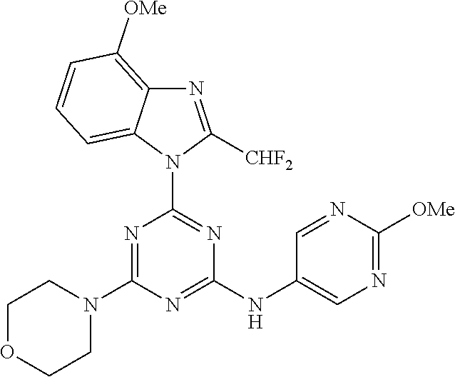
N1=C(N2CCOCC2)N=C(NC2=CN=C([OMe])N=C2)N=C1N1C([CHF2])=NC2=C([OMe])C=CC=C12
